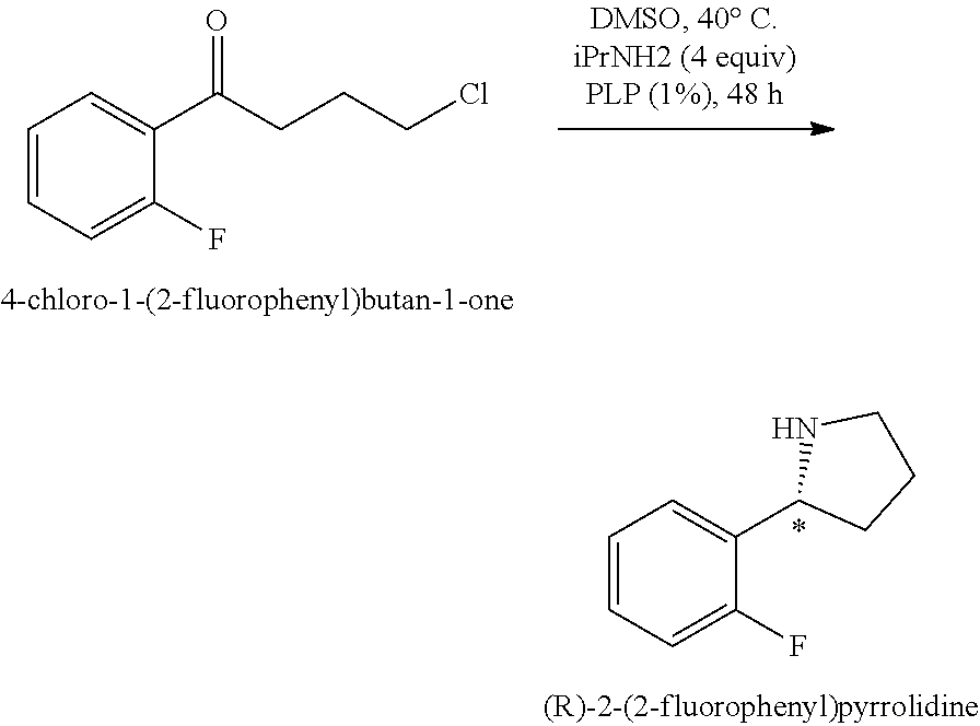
C1=CC=C(F)C(C(CCCCl)=O)=C1.C1=CC=C(F)C(C2CCCN2)=C1
